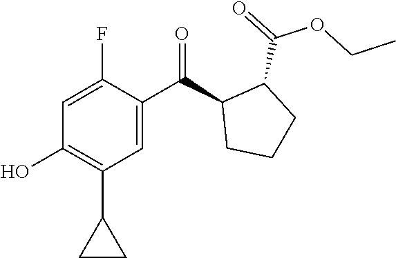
CCOC(C1C(C(C2=CC(C3CC3)=C(O)C=C2F)=O)CCC1)=O
